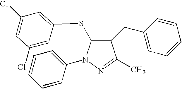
C1(CC2=CC=CC=C2)=C(SC2=CC(Cl)=CC(Cl)=C2)N(C2=CC=CC=C2)N=C1C
